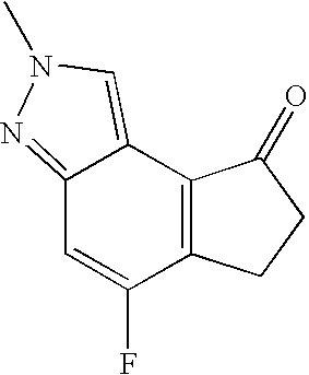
C12=NN(C)C=C1C1=C(C(F)=C2)CCC1=O
